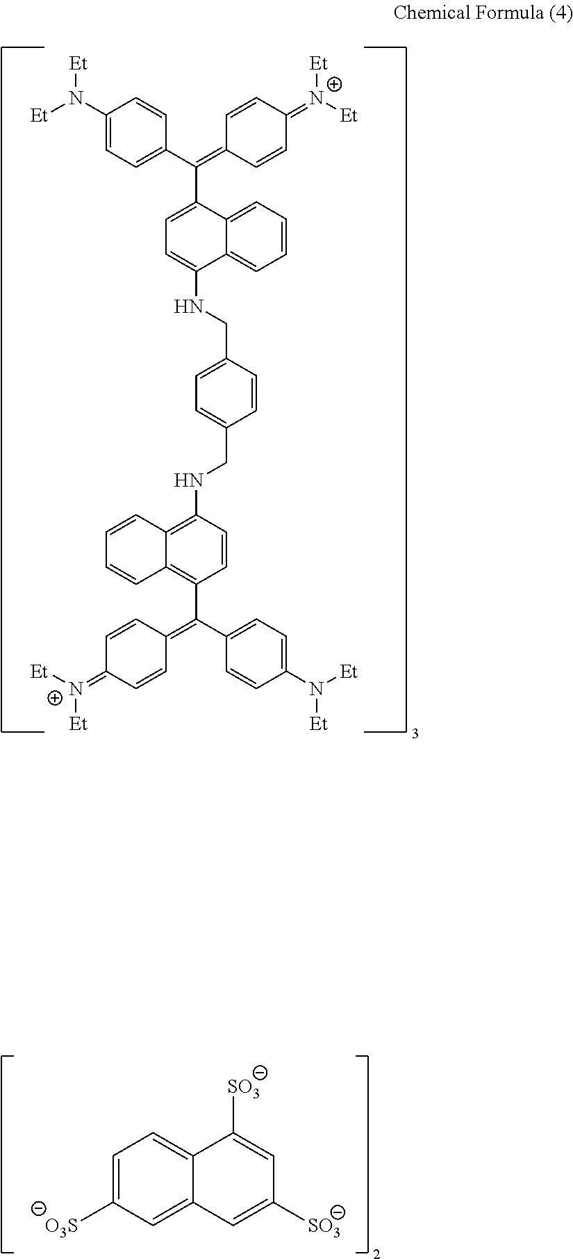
C1=C([O3S])C=C2C(=C1)C([SO3])=CC([SO3])=C2.C1=CC(=C(C2=CC=C(N([Et])[Et])C=C2)C2=C3C(=C(NCC4=CC=C(CNC5=CC=C(C(=C6C=CC(=[N+]([Et])[Et])C=C6)C6=CC=C(N([Et])[Et])C=C6)C6=CC=CC=C56)C=C4)C=C2)C=CC=C3)C=CC1=[N+]([Et])[Et]
